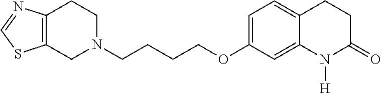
C1N(CCCCOC2=CC=C3C(=C2)N([H])C(=O)CC3)CCC2=C1SC=N2
